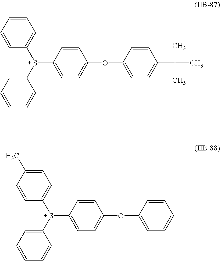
C1=CC=CC([S+](C2=CC=CC=C2)C2=CC=C(OC3=CC=C(C(C)(C)C)C=C3)C=C2)=C1.C1=C(C)C=CC([S+](C2=CC=CC=C2)C2=CC=C(OC3=CC=CC=C3)C=C2)=C1
